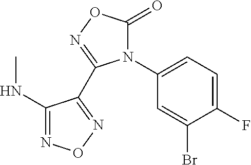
C1(N2C(=O)ON=C2C2=NON=C2NC)=CC=C(F)C(Br)=C1
